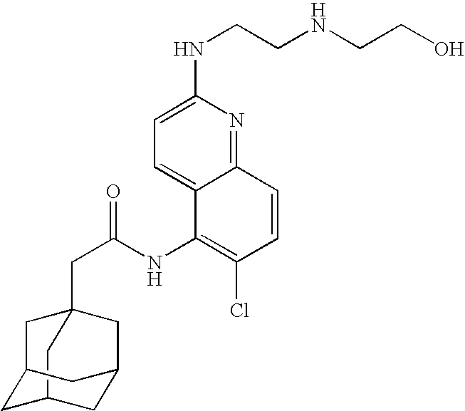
C12(CC(NC3=C(Cl)C=CC4=NC(NCCNCCO)=CC=C34)=O)CC3CC(C1)CC(C3)C2
